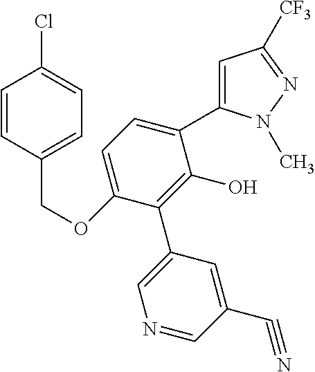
C1(OCC2=CC=C(Cl)C=C2)=CC=C(C2=CC([CF3])=NN2C)C(O)=C1C1=CN=CC(C#N)=C1
